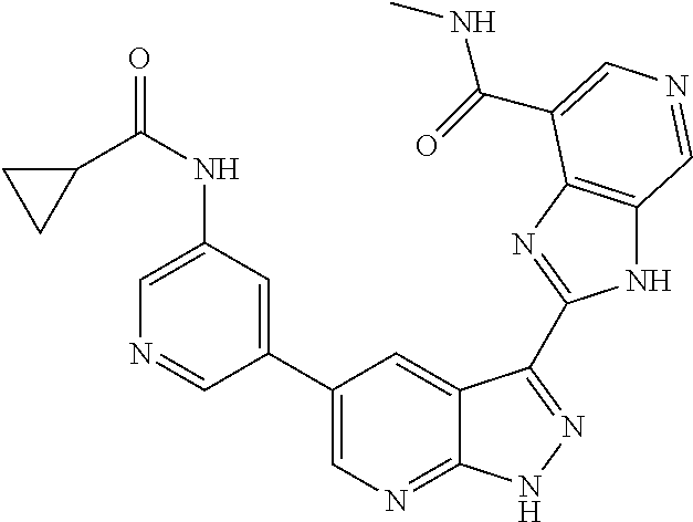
C1(C2=CN=C3C(=C2)C(C2=NC4=C(N2)C=NC=C4C(=O)NC)=NN3)=CC(NC(C2CC2)=O)=CN=C1
